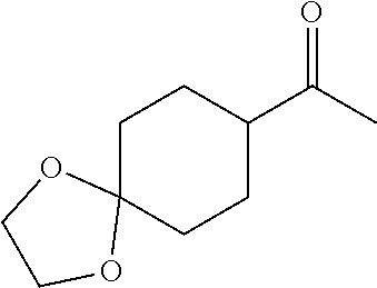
C1C2(CCC(C(C)=O)C1)OCCO2
